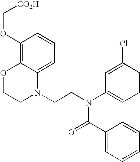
C1=C2C(=C(OC[CO2H])C=C1)OCCN2CCN(C1=CC=CC(Cl)=C1)C(=O)C1=CC=CC=C1
